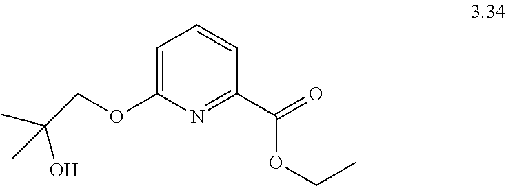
C1(C(OCC)=O)=NC(OCC(C)(O)C)=CC=C1
